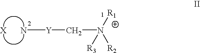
[X].N[Y]CN([R2])([R1])[R3]
